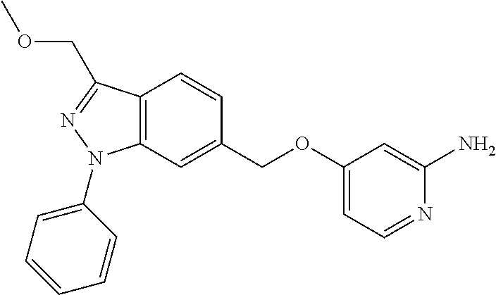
C1(COC2=CC=NC(N)=C2)=CC2=C(C=C1)C(COC)=NN2C1=CC=CC=C1
